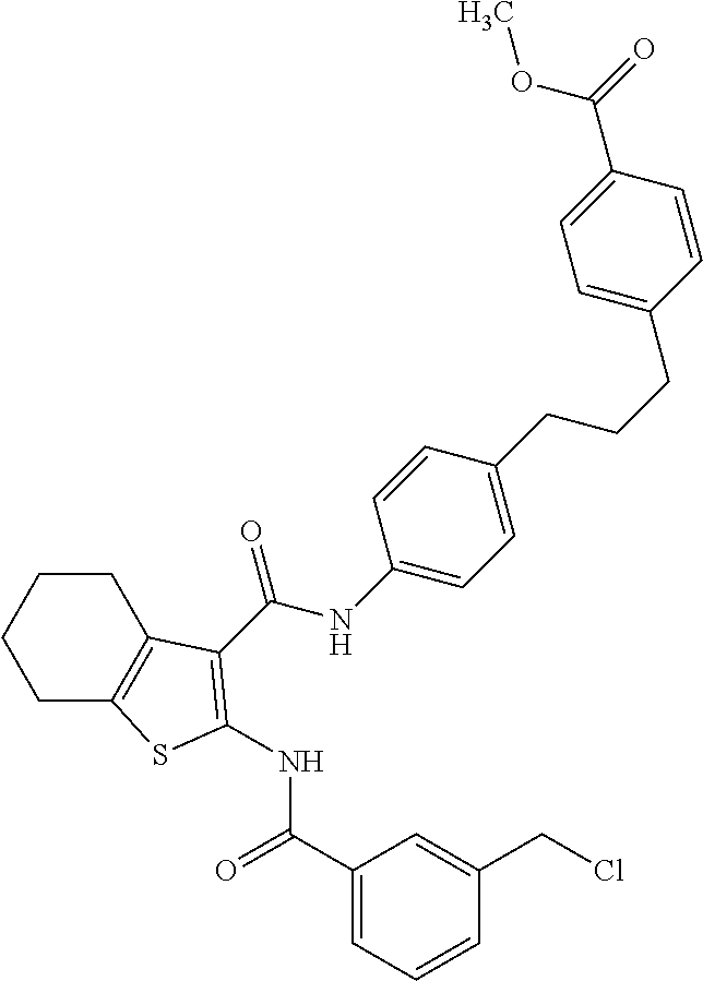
C1(C(=O)NC2=C(C(NC3=CC=C(CCCC4=CC=C(C(=O)OC)C=C4)C=C3)=O)C3=C(CCCC3)S2)=CC=CC(CCl)=C1
